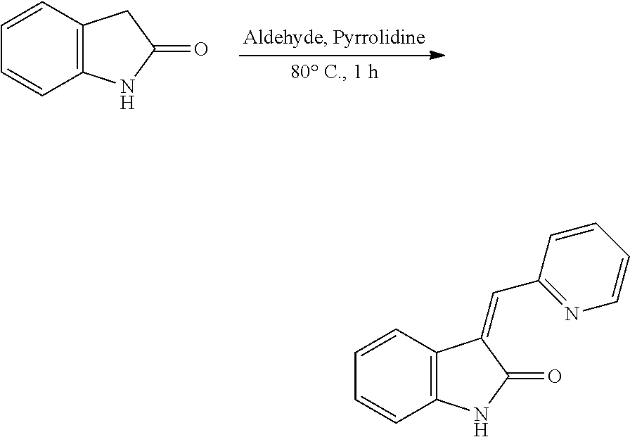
C1=CC2=C(C=C1)NC(=O)C2.C1=CC2=C(C=C1)NC(=O)C2=CC1=NC=CC=C1
